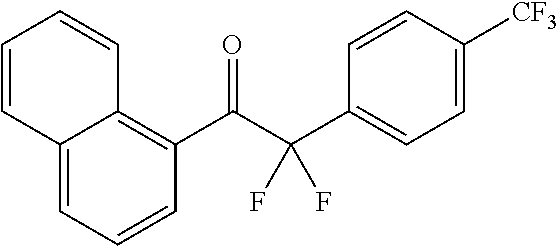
C12=CC=CC(C(C(C3=CC=C([CF3])C=C3)(F)F)=O)=C1C=CC=C2
